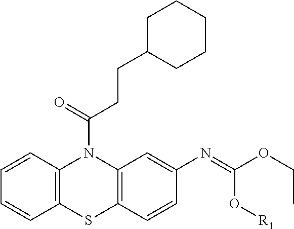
C12=C(N(C(CCC3CCCCC3)=O)C3=C(S1)C=CC(N=C(OCC)O[R1])=C3)C=CC=C2
